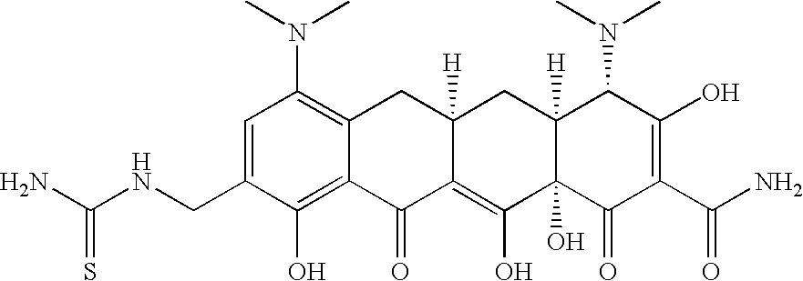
N(CC1=CC(N(C)C)=C2C(=C1O)C(=O)C1=C(O)C3(O)C([H])(CC1([H])C2)C(N(C)C)C(O)=C(C(N)=O)C3=O)C(N)=S
